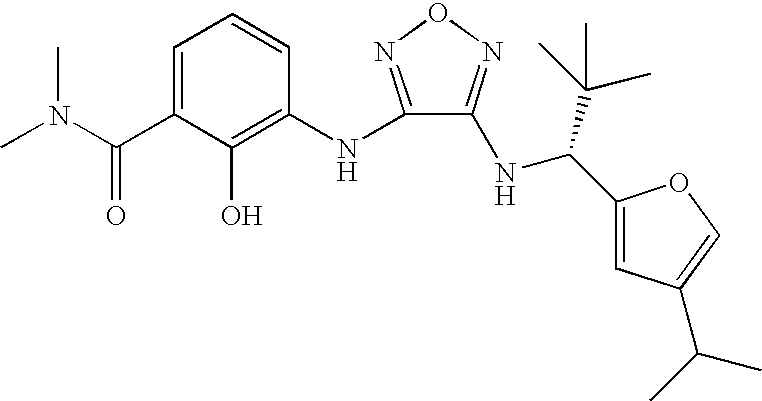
C1=C(C(N(C)C)=O)C(O)=C(NC2=NON=C2NC(C2=CC(C(C)C)=CO2)C(C)(C)C)C=C1
